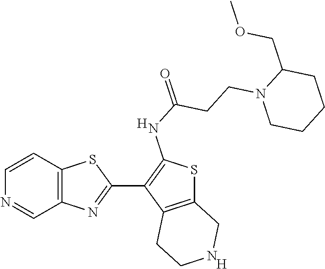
C12=C(C=CN=C1)SC(C1=C(NC(=O)CCN3CCCCC3COC)SC3=C1CCNC3)=N2.[H].[H]
